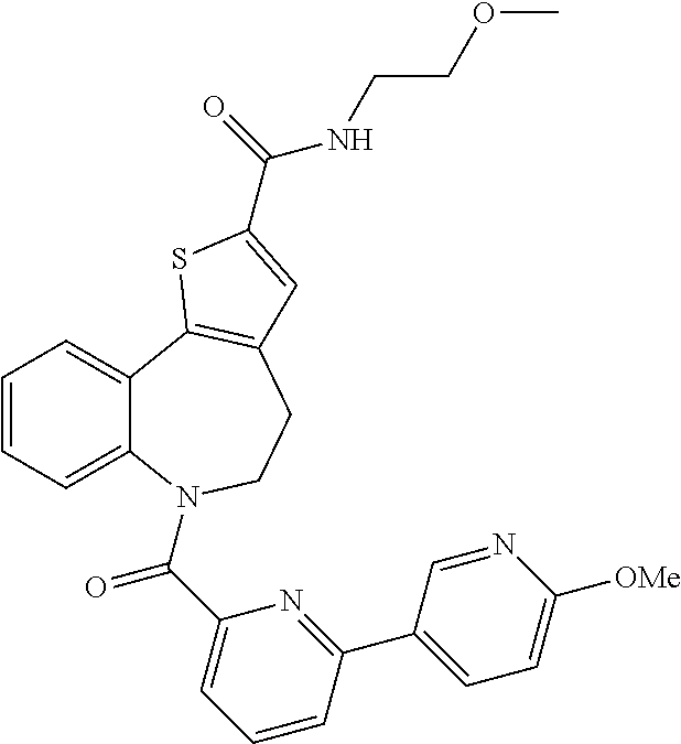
C1=CC=C2C(=C1)C1=C(CCN2C(C2=CC=CC(C3=CC=C([OMe])N=C3)=N2)=O)C=C(C(=O)NCCOC)S1
